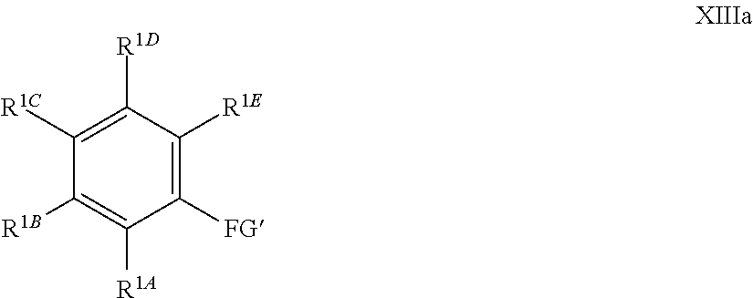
C1([FG])=C([R1E])C([R1D])=C([R1C])C([R1B])=C1[R1A]
